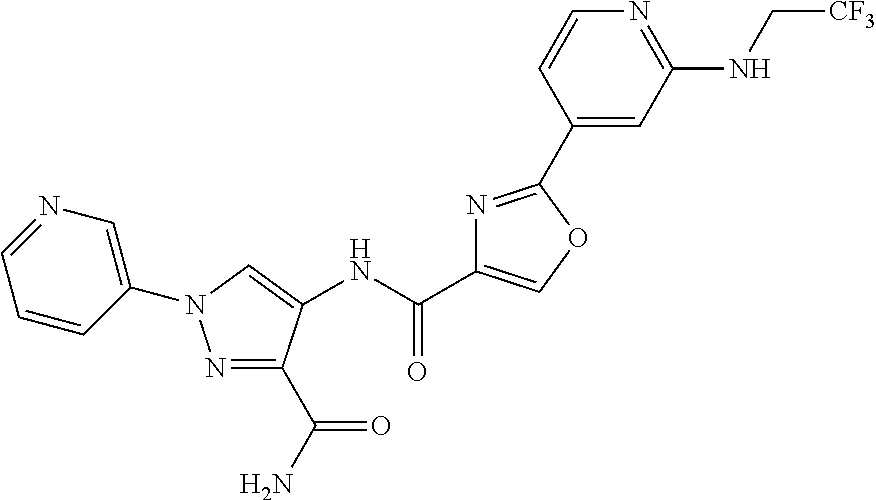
N1=C(C(=O)N)C(NC(C2=COC(C3=CC(NC[CF3])=NC=C3)=N2)=O)=CN1C1=CN=CC=C1
